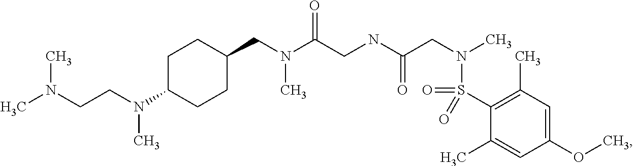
C(N(C(CNC(CN(C)S(C1=C(C)C=C(OC)C=C1C)(=O)=O)=O)=O)C)C1CCC(N(CCN(C)C)C)CC1
